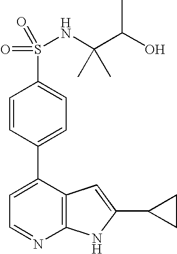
C1=C(C2=CC=C(S(=O)(=O)NC(C(O)C)(C)C)C=C2)C2=C(N=C1)NC(C1CC1)=C2
